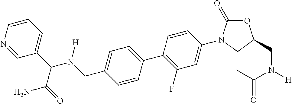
O1C(=O)N(C2=CC(F)=C(C3=CC=C(CN(C(C4=CC=CN=C4)C(=O)N)[H])C=C3)C=C2)CC1CN([H])C(C)=O
